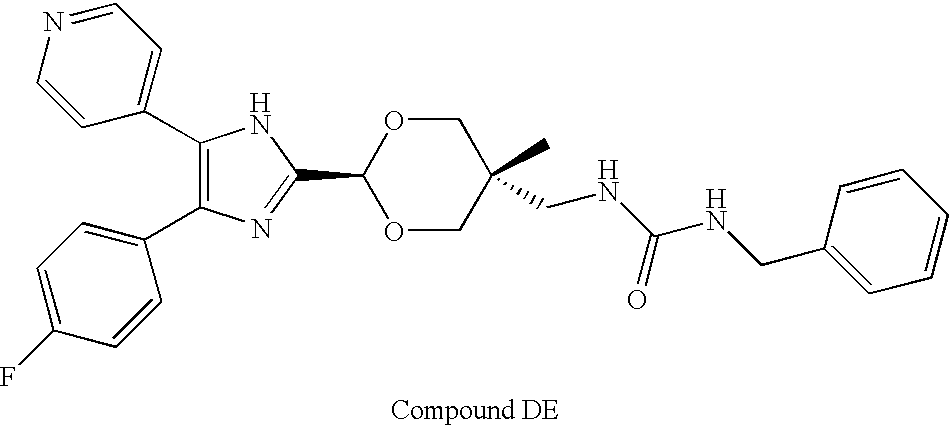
C1(C2=CC=NC=C2)=C(C2=CC=C(F)C=C2)N=C(C2OCC(C)(CNC(NCC3=CC=CC=C3)=O)CO2)N1
